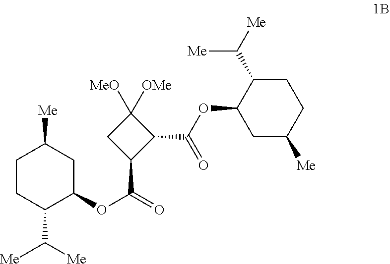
C1CC(C([Me])[Me])C(OC(=O)C2C(C(OC3CC([Me])CCC3C([Me])[Me])=O)C([MeO])([OMe])C2)CC1[Me]
